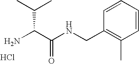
NC(C(NCC1=C(C)C=CC=C1)=O)C(C)C.Cl
